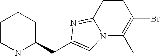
C1CNC(CC2=CN3C(=N2)C=CC(Br)=C3C)CC1
